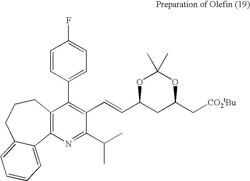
C12=C(N=C(C(C)C)C(C=CC3CC(C[CO2tBu])OC(C)(C)O3)=C1C1=CC=C(F)C=C1)C1=CC=CC=C1CCC2
